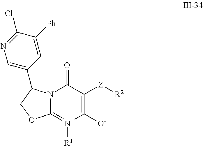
C12=[N+]([R1])C([O-])=C([Z][R2])C(=O)N1C(C1=CN=C(Cl)C([Ph])=C1)CO2
